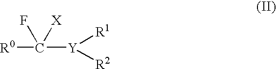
[R0]C(F)([X])[Y]([R1])[R2]
